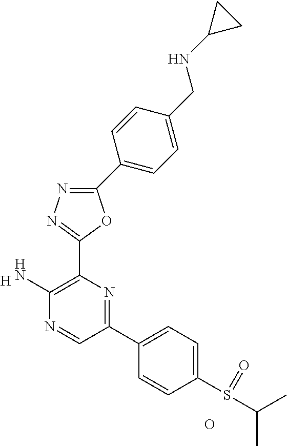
[H].C1(N)=C(C2=NN=C(C3=CC=C(CNC4CC4)C=C3)O2)N=C(C2=CC=C(S(C(C)C)=O)C=C2)C=N1.O
